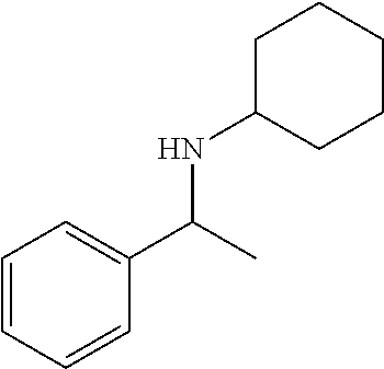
C1=CC=CC(C(C)NC2CCCCC2)=C1
